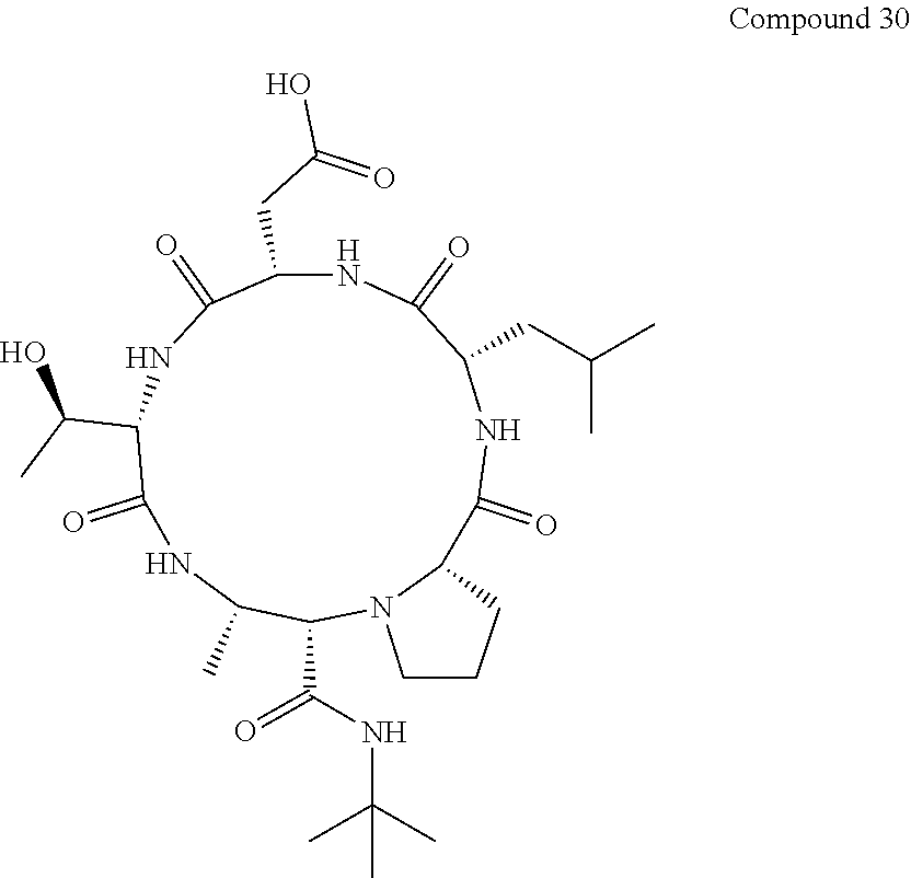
C1(CC(O)=O)C(=O)NC(C(O)C)C(=O)NC(C)C(C(=O)NC(C)(C)C)N2C(C(=O)NC(CC(C)C)C(=O)N1)CCC2
